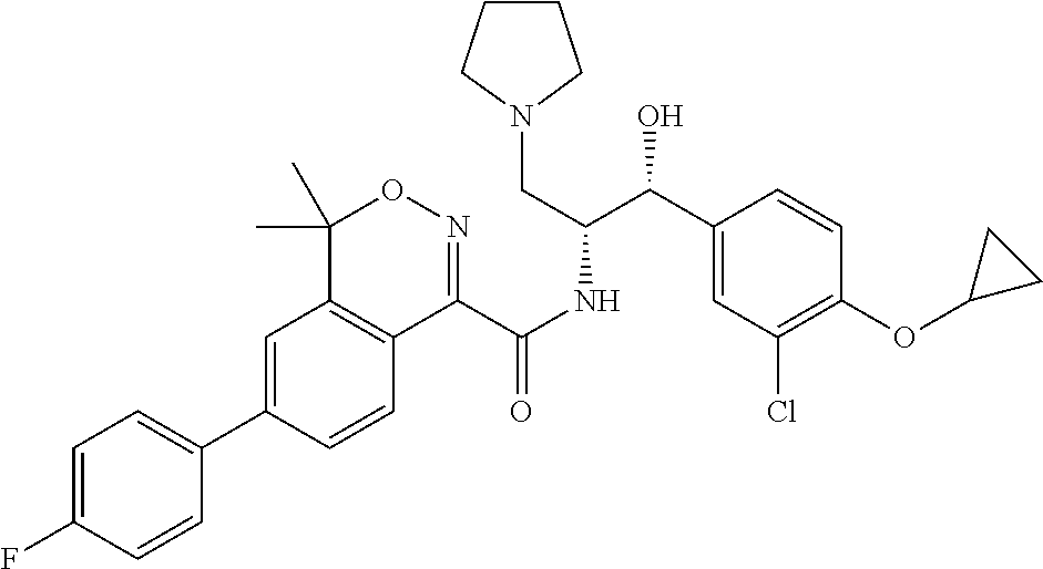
C1=C(C2=CC=C(F)C=C2)C=CC2=C1C(C)(C)ON=C2C(NC(C(C1=CC(Cl)=C(OC2CC2)C=C1)O)CN1CCCC1)=O
